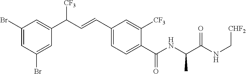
C1(Br)=CC(Br)=CC(C(C=CC2=CC=C(C(NC(C(NC[CHF2])=O)C)=O)C([CF3])=C2)[CF3])=C1
